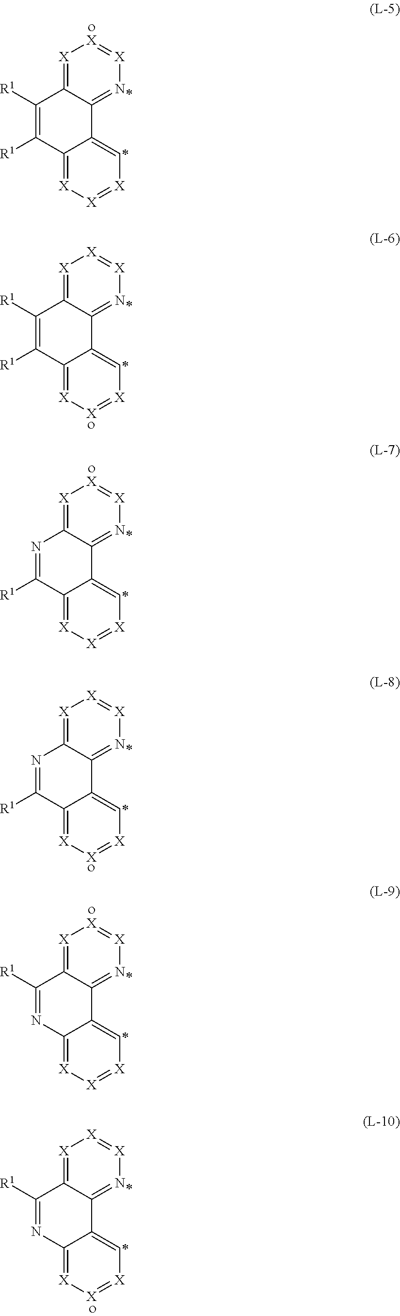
[X]1=C2C(=N[X]=[X]1)C1=C[X]=[X][X]=C1C([R1])=C2[R1].[X]1=C2C(=N[X]=[X]1)C1=C[X]=[X][X]=C1C([R1])=C2[R1].[X]1=C2C(=N[X]=[X]1)C1=C[X]=[X][X]=C1C([R1])=N2.[X]1=C2C(=N[X]=[X]1)C1=C[X]=[X][X]=C1C([R1])=N2.[X]1=C2C(=N[X]=[X]1)C1=C[X]=[X][X]=C1N=C2[R1].[X]1=C2C(=N[X]=[X]1)C1=C[X]=[X][X]=C1N=C2[R1]
